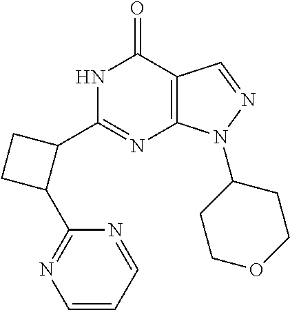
C12=C(N(C3CCOCC3)N=C1)N=C(C1CCC1C1=NC=CC=N1)NC2=O
